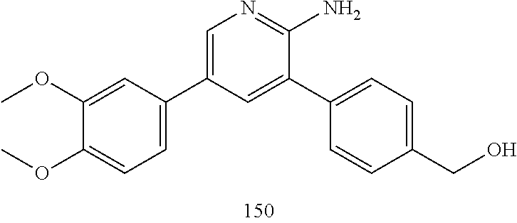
C1(C2=CC(C3=CC=C(OC)C(OC)=C3)=CN=C2N)=CC=C(CO)C=C1
